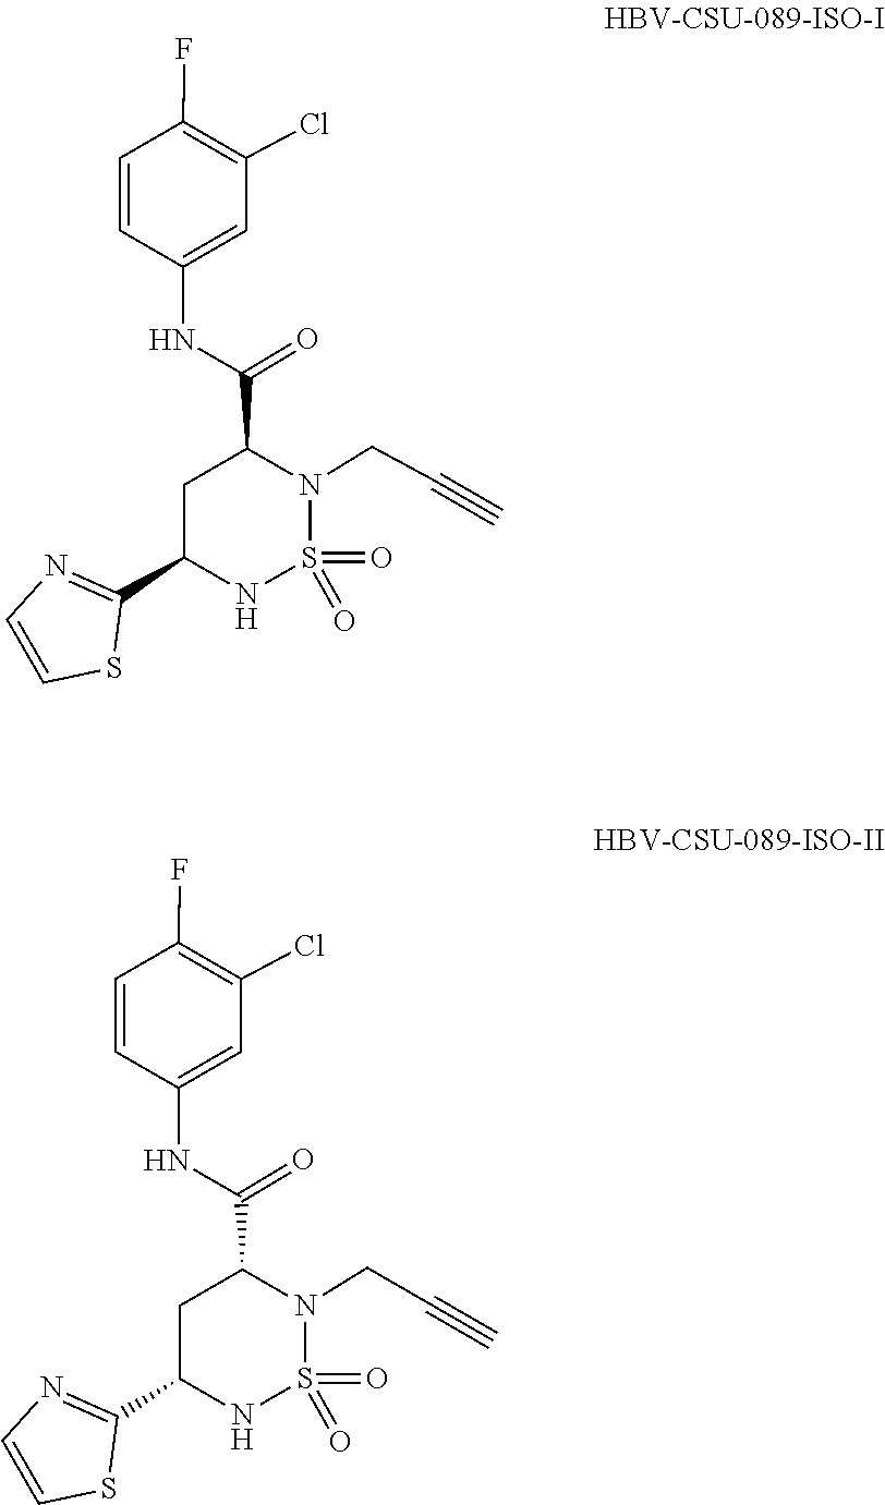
O=S1(=O)N(CC#C)C(C(NC2=CC(Cl)=C(F)C=C2)=O)CC(C2=NC=CS2)N1.O=S1(=O)N(CC#C)C(C(NC2=CC(Cl)=C(F)C=C2)=O)CC(C2=NC=CS2)N1
